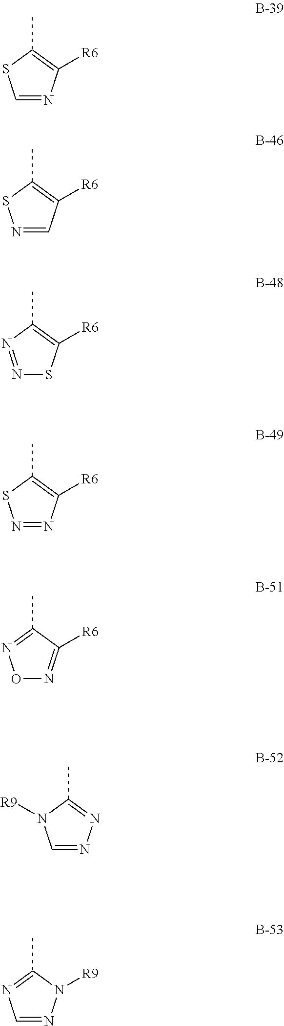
C1=NC([R6])=C(C)S1.N1=CC([R6])=C(C)S1.N1=NC(C)=C([R6])S1.N1=NC([R6])=C(C)S1.O1N=C([R6])C(C)=N1.C1=NN=C(C)N1[R9].C1=NN([R9])C(C)=N1
